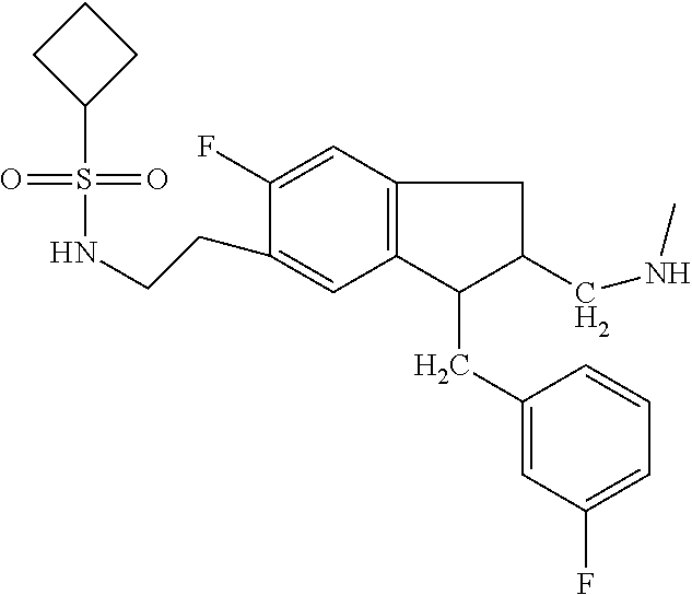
S(=O)(=O)(C1CCC1)NCCC1=CC2=C(C=C1F)CC(CNC)C2CC1=CC(F)=CC=C1
